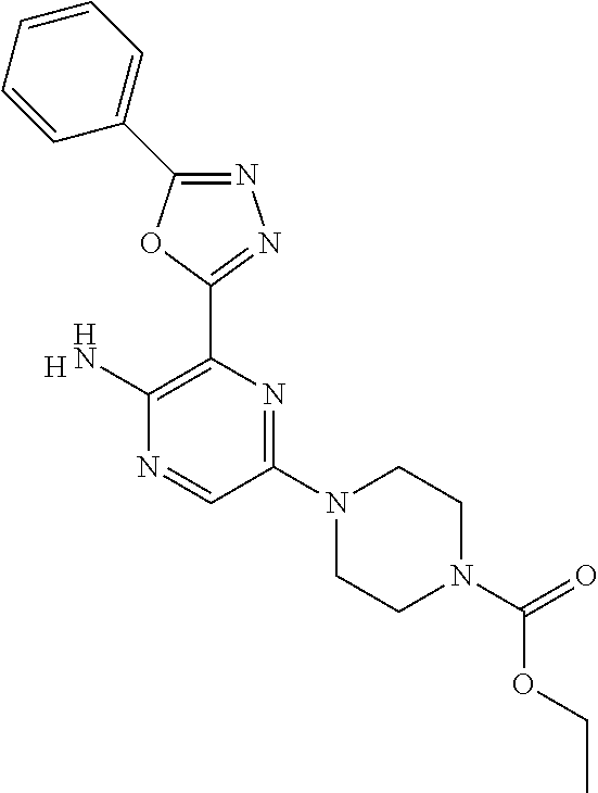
[H].N1=C(C2=CC=CC=C2)OC(C2=C(N)N=CC(N3CCN(C(=O)OCC)CC3)=N2)=N1
